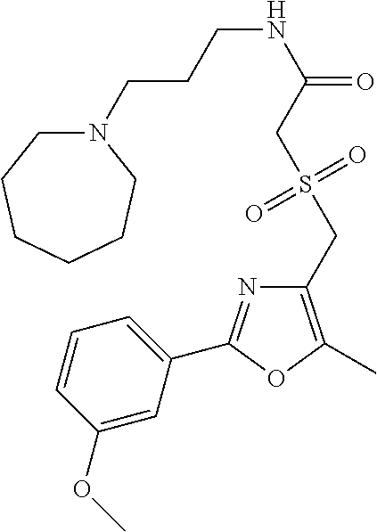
C1=CC(OC)=CC(C2=NC(CS(CC(NCCCN3CCCCCC3)=O)(=O)=O)=C(C)O2)=C1
